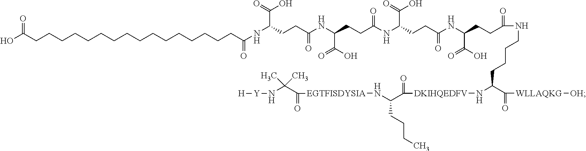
C(C(NC(CCC(NC(CCC(NC(CCC(=O)NCCCCC(C(=O)[WLLAQKG][OH])N[DKIHQEDFV]C(C(CCCC)N[EGTFISDYSIA]C(C(N[Y][H])(C)C)=O)=O)C(=O)O)=O)C(O)=O)=O)C(=O)O)=O)CC(C(=O)O)NC(CCCCCCCCCCCCCCCCC(O)=O)=O
